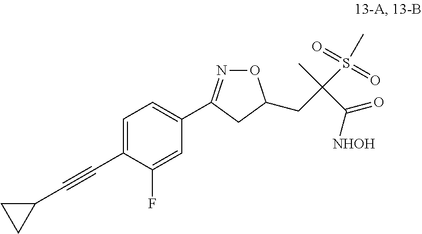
C1=C(C#CC2CC2)C(F)=CC(C2=NOC(CC(C(=O)[NHOH])(C)S(C)(=O)=O)C2)=C1
